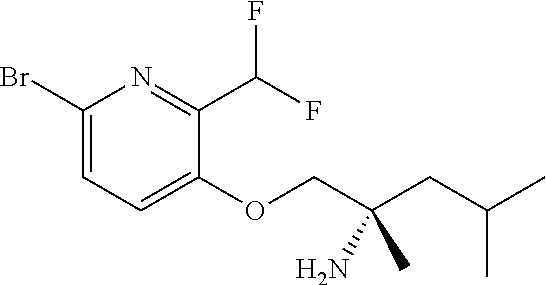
C1(Br)=CC=C(OCC(CC(C)C)(N)C)C(C(F)F)=N1
